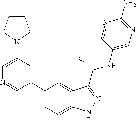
C1(N2CCCC2)=CN=CC(C2=CC=C3C(=C2)C(C(NC2=CN=C(N)N=C2)=O)=NN3)=C1
